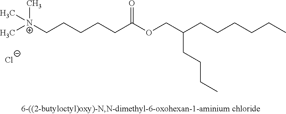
C[N+](CCCCCC(OCC(CCCCCC)CCCC)=O)(C)C.[Cl-]
